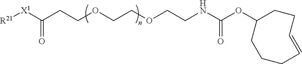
[R21][X1]C(CCOCCOCCNC(OC1CCCC=CCC1)=O)=O
